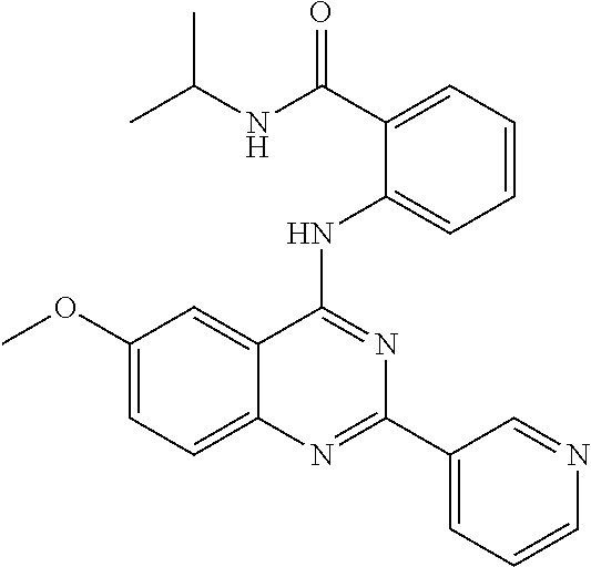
C1(OC)=CC=C2C(=C1)C(NC1=CC=CC=C1C(NC(C)C)=O)=NC(C1=CC=CN=C1)=N2
